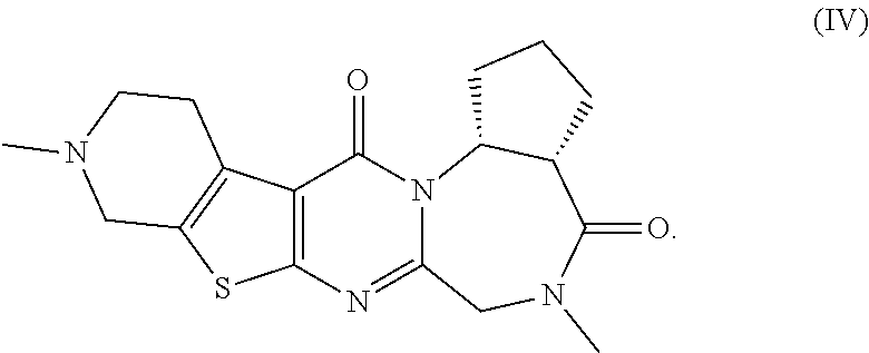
C12=C(N=C3N(C1=O)C1C(C(=O)N(C)C3)CCC1)SC1=C2CCN(C)C1
